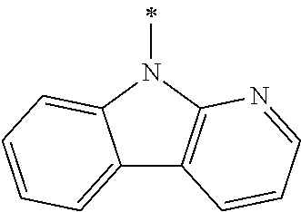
C12=CC=CC=C1N(C)C1=C2C=CC=N1
